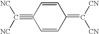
C(#C1C=CC(=C([CN])[CN])C=C1)([NC])[NC]
